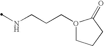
N(CCCO1CCCC1=O)C
